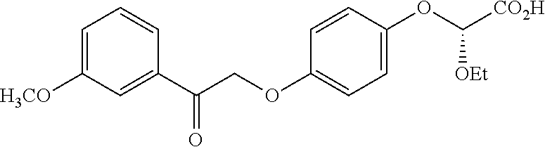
C1=C([H3CO])C=C(C(COC2=CC=C(OC([CO2H])[OEt])C=C2)=O)C=C1
